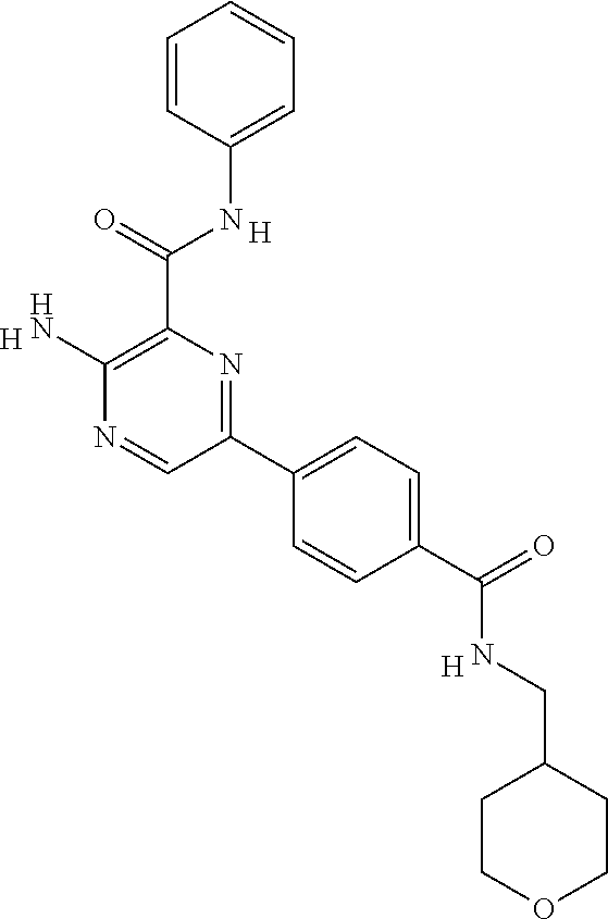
C1=C(NC(C2=C(N)N=CC(C3=CC=C(C(=O)NCC4CCOCC4)C=C3)=N2)=O)C=CC=C1.[H].[H].[H]
